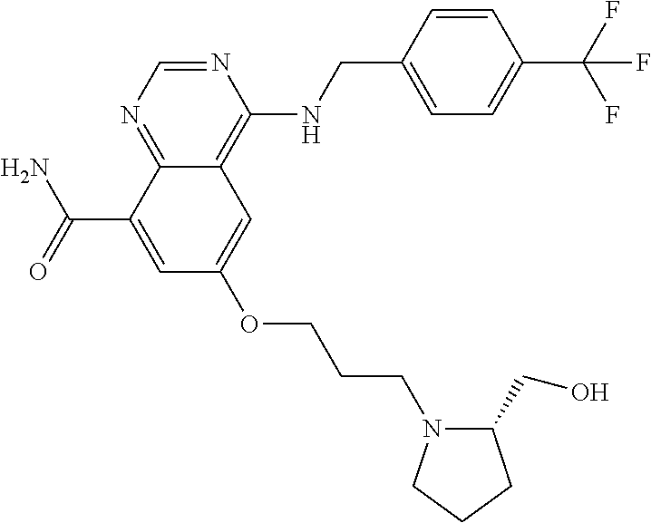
C(C1=CC(OCCCN2C(CO)CCC2)=CC2=C(NCC3=CC=C(C(F)(F)F)C=C3)N=CN=C12)(N)=O
